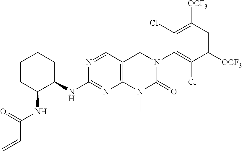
N(C1=NC2=C(C=N1)CN(C1=C(Cl)C([OCF3])=CC([OCF3])=C1Cl)C(=O)N2C)C1CCCCC1NC(C=C)=O
